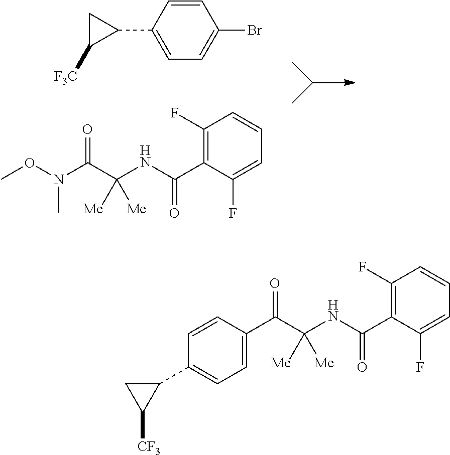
C1(F)=C(C(NC(C(N(OC)C)=O)([Me])[Me])=O)C(F)=CC=C1.C1=C(C2CC2[F3C])C=CC(Br)=C1.C1(F)=C(C(NC(C(C2=CC=C(C3CC3[CF3])C=C2)=O)([Me])[Me])=O)C(F)=CC=C1
